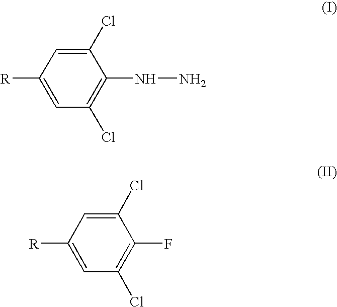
C1(Cl)=CC([R])=CC(Cl)=C1NN.C1(Cl)=CC([R])=CC(Cl)=C1F
